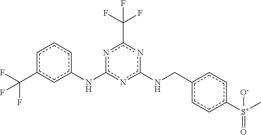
c1c(C(F)(F)F)cc(Nc2nc(NCc3ccc([S+](C)(=O)[O-])cc3)nc(C(F)(F)F)n2)cc1
